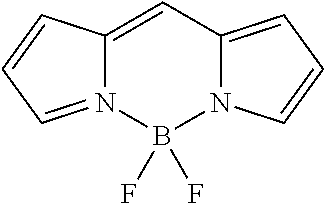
C12=CC3=CC=CN3B(F)(F)N1=CC=C2
